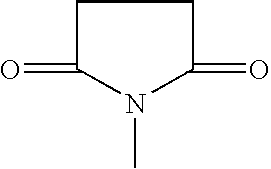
C1C(=O)N(C)C(=O)C1
